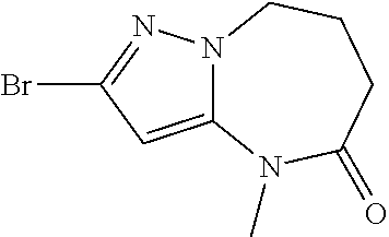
BrC1=NN2C(=C1)N(C)C(=O)CCC2
